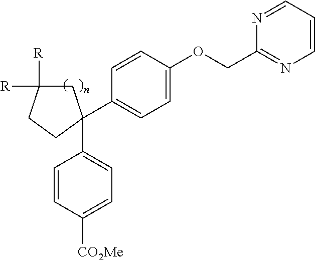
C1C([R])([R])CCC1(C1=CC=C(OCC2=NC=CC=N2)C=C1)C1=CC=C([CO2Me])C=C1
